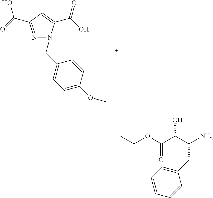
N1=C(C(=O)O)C=C(C(O)=O)N1CC1=CC=C(OC)C=C1.C1(CC(N)C(C(OCC)=O)O)=CC=CC=C1
